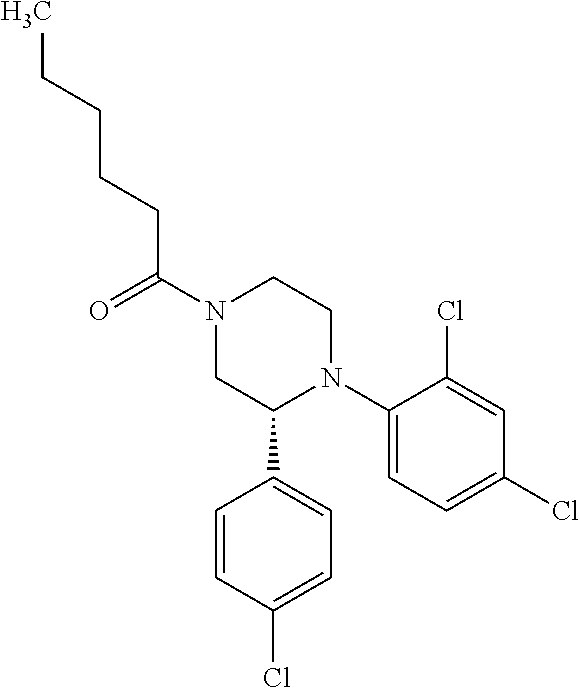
C1(N2CCN(C(CCCCC)=O)CC2C2=CC=C(Cl)C=C2)=CC=C(Cl)C=C1Cl
